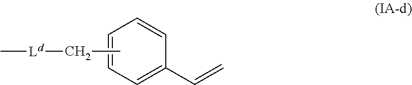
C1=C(C=C)C=CC=C1.CC[Ld]C
